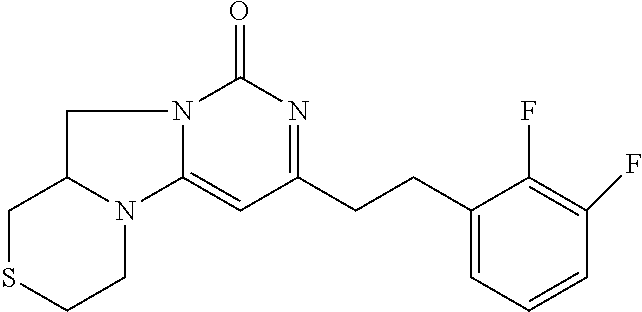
N12C(=CC(CCC3=CC=CC(F)=C3F)=NC1=O)N1C(CSCC1)C2
